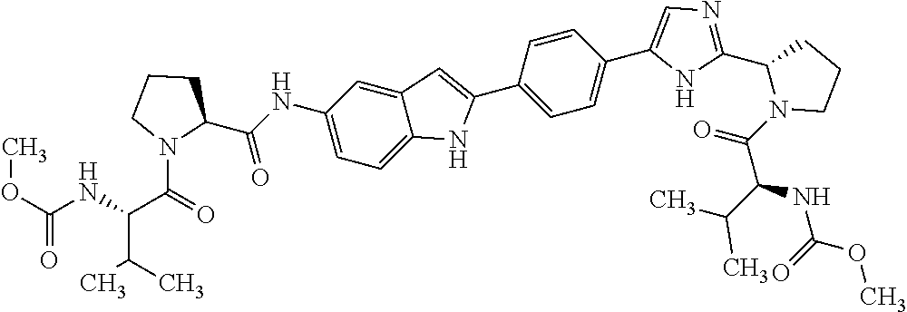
C1(NC(C2CCCN2C(=O)C(NC(=O)OC)C(C)C)=O)=CC=C2C(=C1)C=C(C1=CC=C(C3=CN=C(C4N(C(=O)C(NC(OC)=O)C(C)C)CCC4)N3)C=C1)N2
